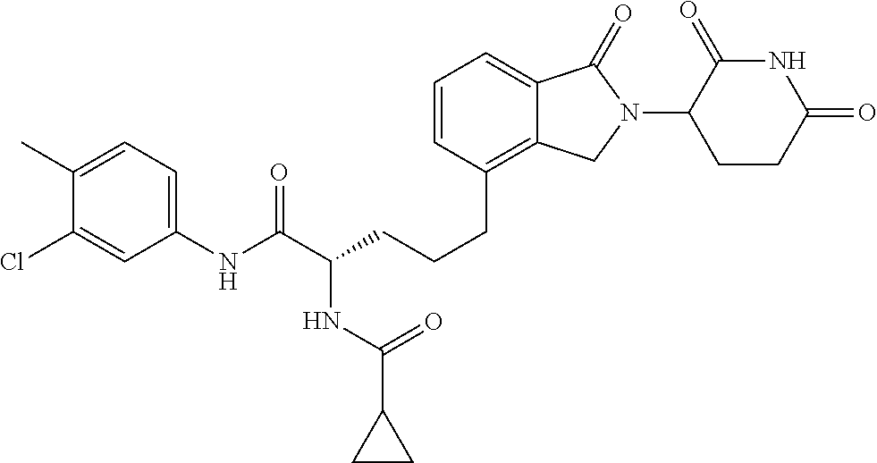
C(CC1=C2C(=CC=C1)C(=O)N(C1C(=O)NC(=O)CC1)C2)CC(C(NC1=CC=C(C)C(Cl)=C1)=O)NC(C1CC1)=O
